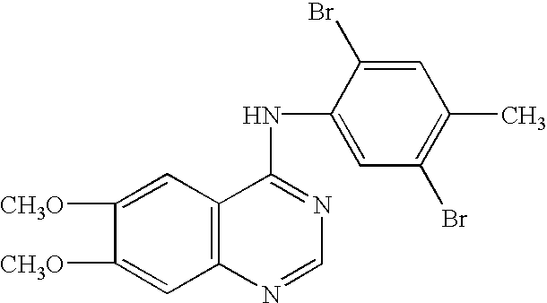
C1([CH3O])=CC2=C(C=C1[CH3O])C(NC1=CC(Br)=C(C)C=C1Br)=NC=N2
